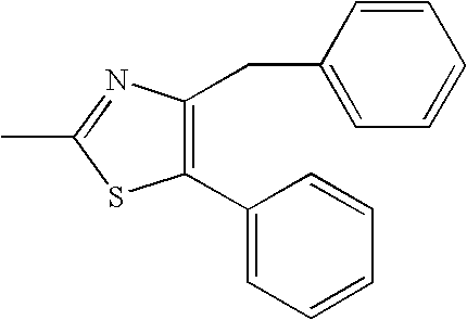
C1(C2=CC=CC=C2)=C(CC2=CC=CC=C2)N=C(C)S1
